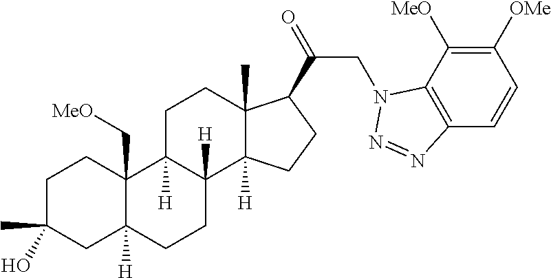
C1C(C)(O)CC2([H])C(C[MeO])(C1)C1([H])C([H])(CC2)C2([H])C(C)(CC1)C(C(=O)CN1C3=C(C=CC([OMe])=C3[MeO])N=N1)CC2
